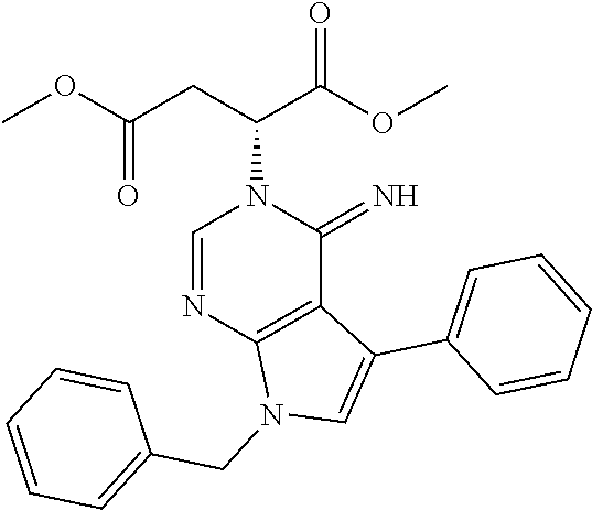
COC(CC(C(OC)=O)N1C=NC2=C(C1=N)C(C1=CC=CC=C1)=CN2CC1=CC=CC=C1)=O
